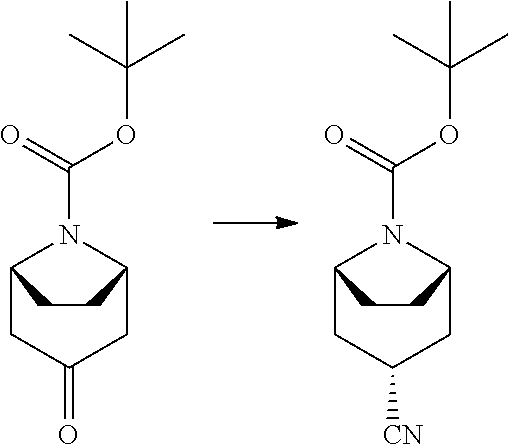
C12CC(=O)CC(N1C(=O)OC(C)(C)C)CC2.C12CC([CN])CC(N1C(=O)OC(C)(C)C)CC2
